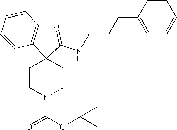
C(CNC(C1(C2=CC=CC=C2)CCN(C(OC(C)(C)C)=O)CC1)=O)CC1=CC=CC=C1
